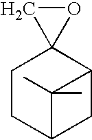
C1C2(C3CC(C1)C3(C)C)OC2
